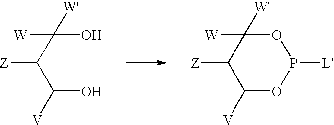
C([W'])([W])(O)C([Z])C(O)[V].C1([W'])([W])OP([L'])OC([V])C1[Z]
